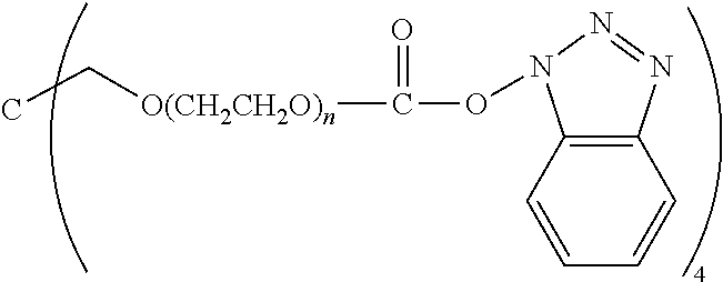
C1=CC=CC2=C1N(OC(=O)[O(CH2CH2O)n]CC)N=N2
